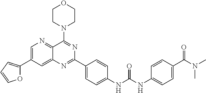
C1=C(C2=CC=CO2)C=C2C(=N1)C(N1CCOCC1)=NC(C1=CC=C(NC(NC3=CC=C(C(N(C)C)=O)C=C3)=O)C=C1)=N2
